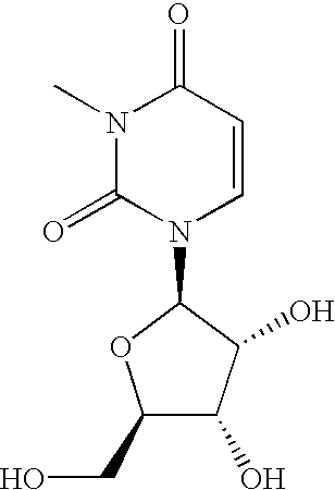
N1(C2C(O)C(O)C(CO)O2)C=CC(=O)N(C)C1=O
